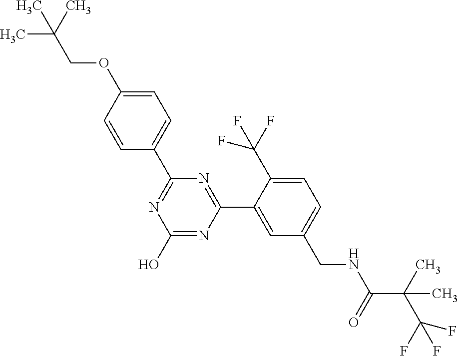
N1=C(C2=CC=C(OCC(C)(C)C)C=C2)N=C(C2=CC(CNC(C(C(F)(F)F)(C)C)=O)=CC=C2C(F)(F)F)N=C1O
